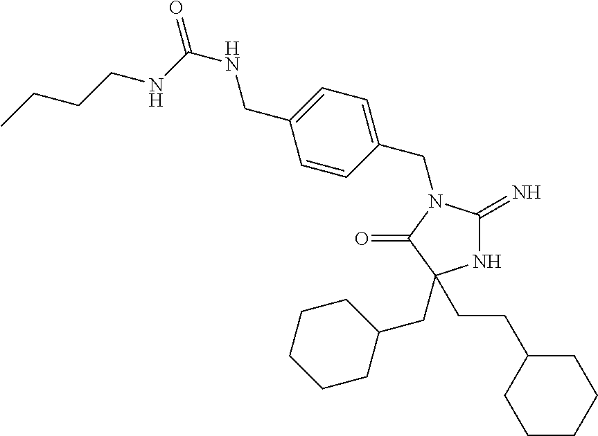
N1C(=N)N(CC2=CC=C(CNC(=O)NCCCC)C=C2)C(=O)C1(CCC1CCCCC1)CC1CCCCC1
